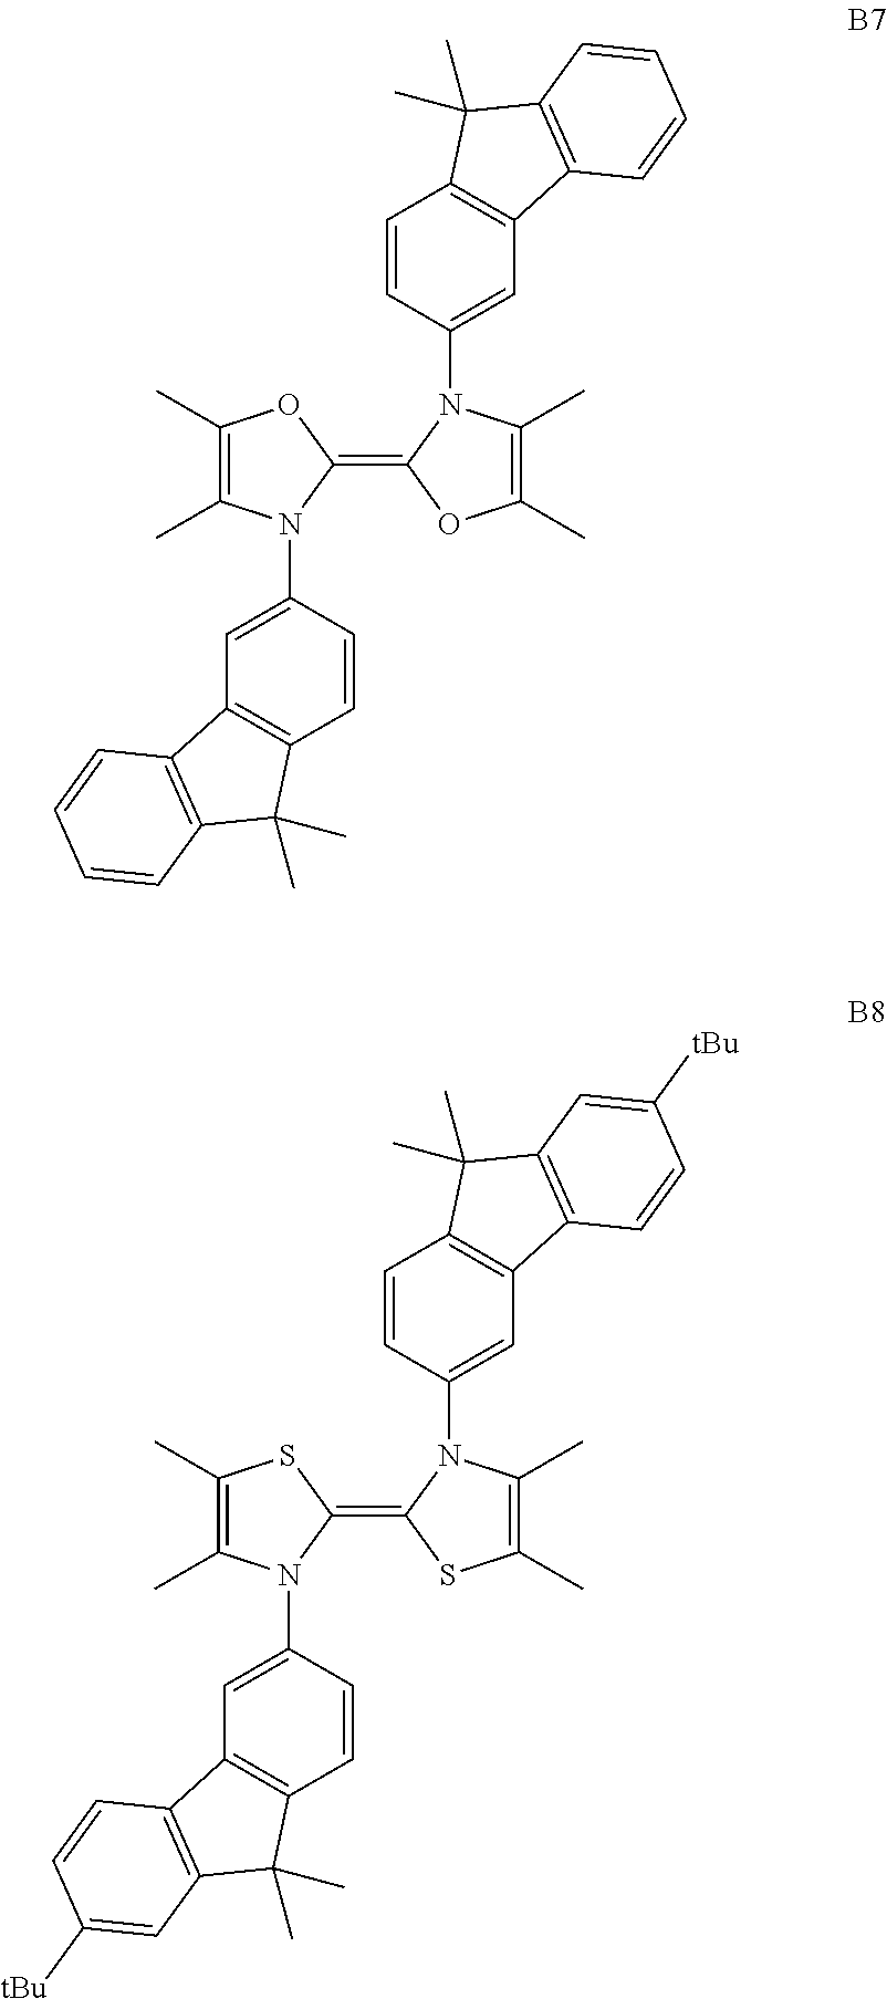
C1(C)=C(C)N(C2=CC3=C(C=C2)C(C)(C)C2=C3C=CC=C2)C(=C2OC(C)=C(C)N2C2=CC3=C(C=C2)C(C)(C)C2=C3C=CC=C2)O1.C1(C)=C(C)N(C2=CC3=C(C=C2)C(C)(C)C2=C3C=CC([tBu])=C2)C(=C2SC(C)=C(C)N2C2=CC3=C(C=C2)C(C)(C)C2=C3C=CC([tBu])=C2)S1
